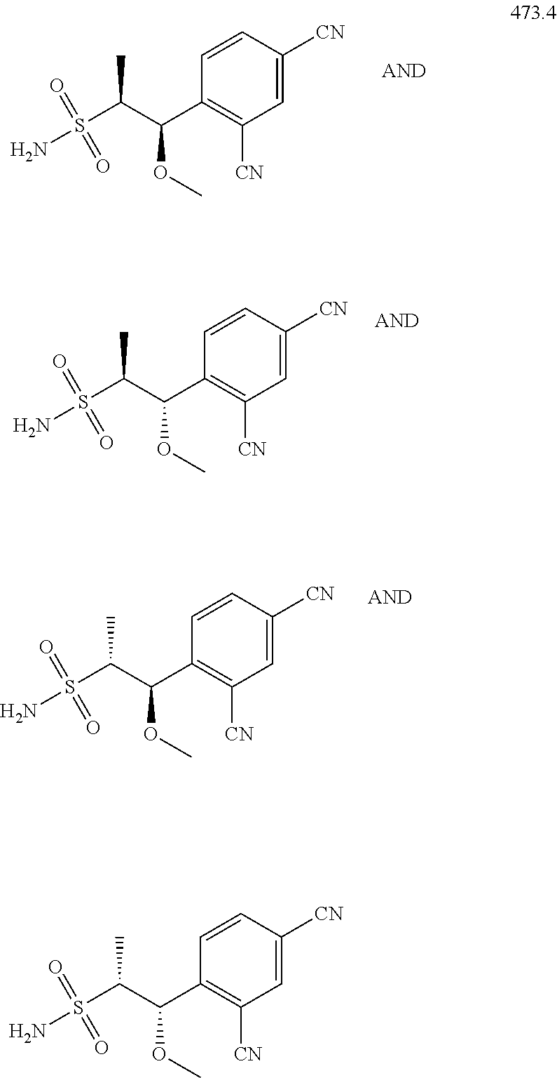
C1=CC([CN])=CC([CN])=C1C(C(S(=O)(=O)N)C)OC.C1=CC([CN])=CC([CN])=C1C(C(S(=O)(=O)N)C)OC.C1=CC([CN])=CC([CN])=C1C(C(S(=O)(=O)N)C)OC.C1=CC([CN])=CC([CN])=C1C(C(S(=O)(=O)N)C)OC
